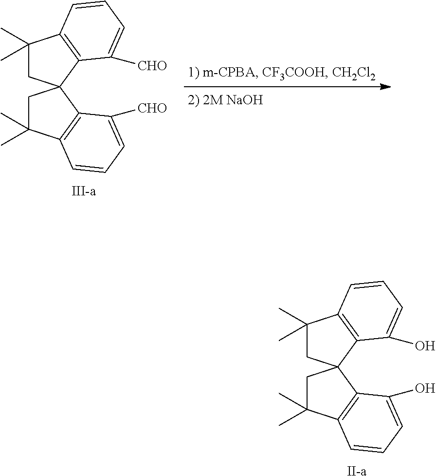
C1(C)(C)CC2(C3=C1C=CC=C3[CHO])CC(C)(C)C1=C2C([CHO])=CC=C1.[III-a].C1(C)(C)CC2(C3=C1C=CC=C3O)CC(C)(C)C1=C2C(O)=CC=C1.[II-a]
